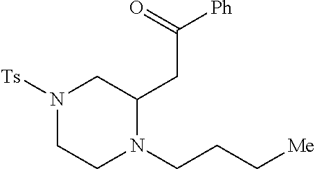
N1([Ts])CCN(CCC[Me])C(CC([Ph])=O)C1
